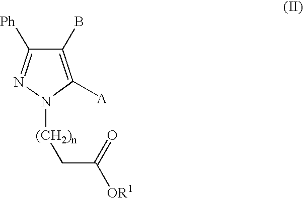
C1(B)=C([A])N([(CH2)n]CC(=O)[OR1])N=C1[Ph]
